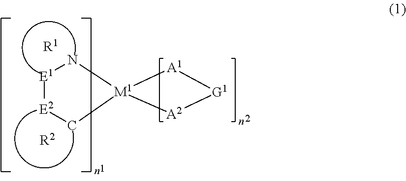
[E1]1[E2]C[M1]2(N1)[A1][G1][A2]2.[R1].[R2]
